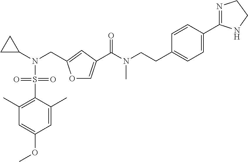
O1C=C(C(N(CCC2=CC=C(C3=NCCN3)C=C2)C)=O)C=C1CN(C1CC1)S(=O)(=O)C1=C(C)C=C(OC)C=C1C
